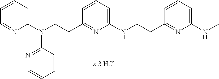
C1=NC(N(CCC2=NC(NCCC3=NC(NC)=CC=C3)=CC=C2)C2=NC=CC=C2)=CC=C1
